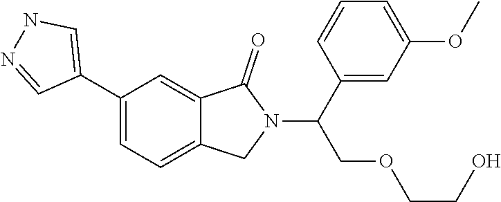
C1(C(N2C(=O)C3=CC(C4=CNN=C4)=CC=C3C2)COCCO)=CC(OC)=CC=C1
